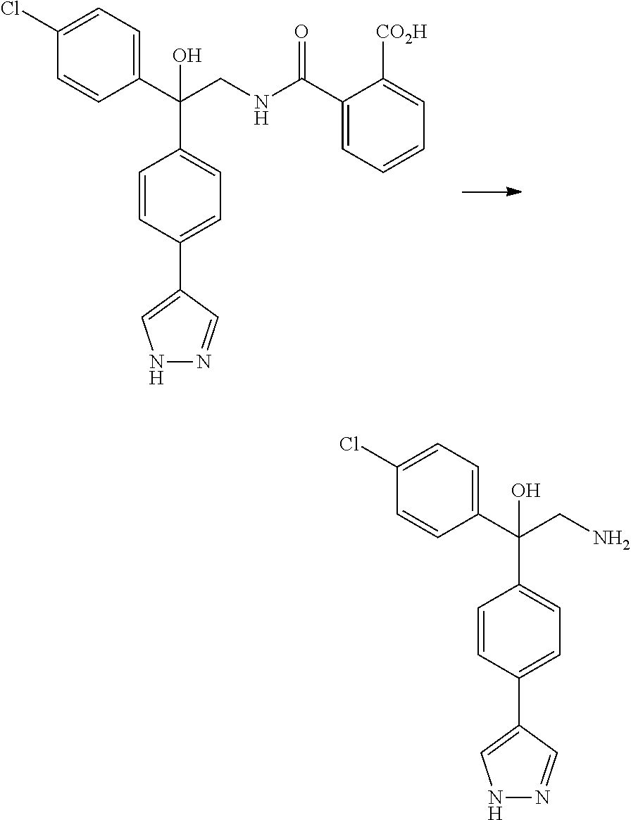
C1=C(Cl)C=CC(C(C2=CC=C(C3=CNN=C3)C=C2)(CNC(C2=CC=CC=C2[CO2H])=O)O)=C1.C1=C(Cl)C=CC(C(C2=CC=C(C3=CNN=C3)C=C2)(CN)O)=C1
